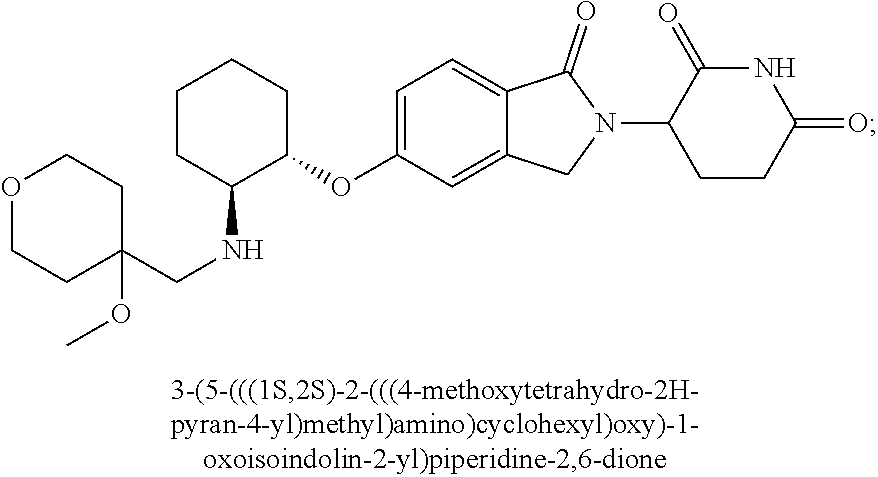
C1CC(NCC2(OC)CCOCC2)C(OC2=CC=C3C(=C2)CN(C2CCC(=O)NC2=O)C3=O)CC1
